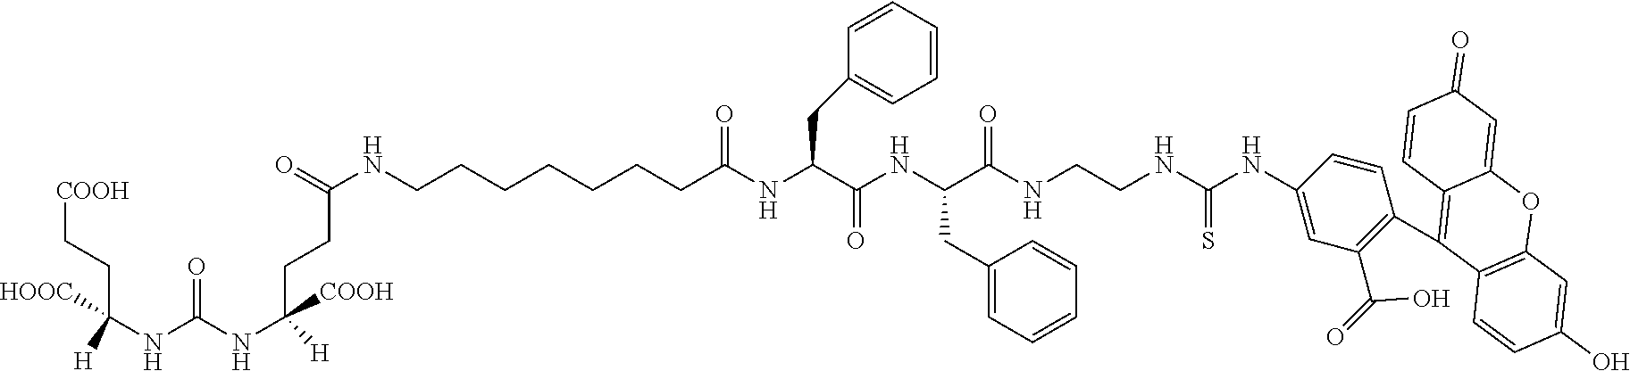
C(NC(NC(CCC(=O)NCCCCCCCC(NC(C(NC(CC1=CC=CC=C1)C(NCCNC(NC1=CC(C(=O)O)=C(C2=C3C(=CC(=O)C=C3)OC3=C2C=CC(O)=C3)C=C1)=S)=O)=O)CC1=CC=CC=C1)=O)([COOH])[H])=O)(CC[COOH])([H])[HOOC]
